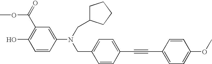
C1=CC(N(CC2=CC=C(C#CC3=CC=C(OC)C=C3)C=C2)CC2CCCC2)=CC(C(=O)OC)=C1O
